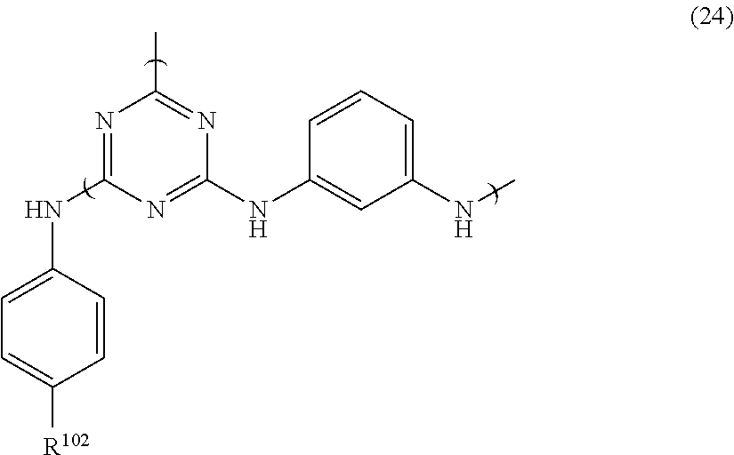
N1=C(NC2=CC=C([R102])C=C2)N=C(NC2=CC(NC)=CC=C2)N=C1C
